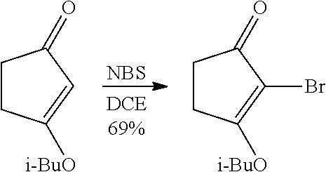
[NBS].C1CC([i-BuO])=CC1=O.C1CC([i-BuO])=C(Br)C1=O
